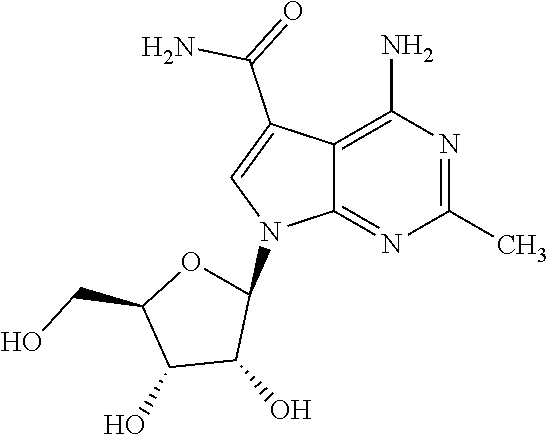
C12=C(N)N=C(C)N=C1N(C1OC(CO)C(O)C1O)C=C2C(=O)N
